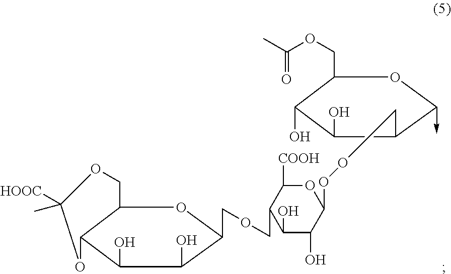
C12C(C(O)C(O)C(COCC3C(O)C(O)C(OOCC4C(O)C(O)C(COC(C)=O)OC4->C)OC3[COOH])O1)OC([HOOC])(C)OC2
